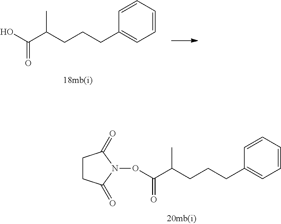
C1=CC=CC=C1CCCC(C(O)=O)C.C1=CC=CC=C1CCCC(C(ON1C(=O)CCC1=O)=O)C
